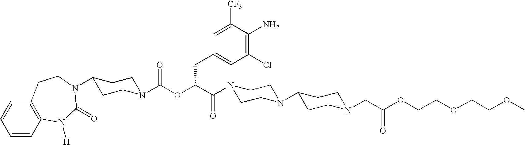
C1=CC2=C(C=C1)CCN(C1CCN(C(OC(C(N3CCN(C4CCN(CC(OCCOCCOC)=O)CC4)CC3)=O)CC3=CC(Cl)=C(N)C([CF3])=C3)=O)CC1)C(=O)N2[H]
